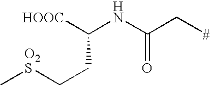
[HOOC]C(NC(C[#])=O)CC[O2S]C
